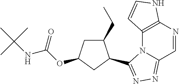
C12=C(N=CC3=NN=C(C4C(CC)CC(OC(NC(C)(C)C)=O)C4)N13)NC=C2
